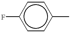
c1cc(C)ccc1F
